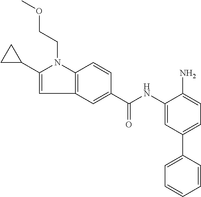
COCCN1C2=C(C=C(C(NC3=CC(C4=CC=CC=C4)=CC=C3N)=O)C=C2)C=C1C1CC1
